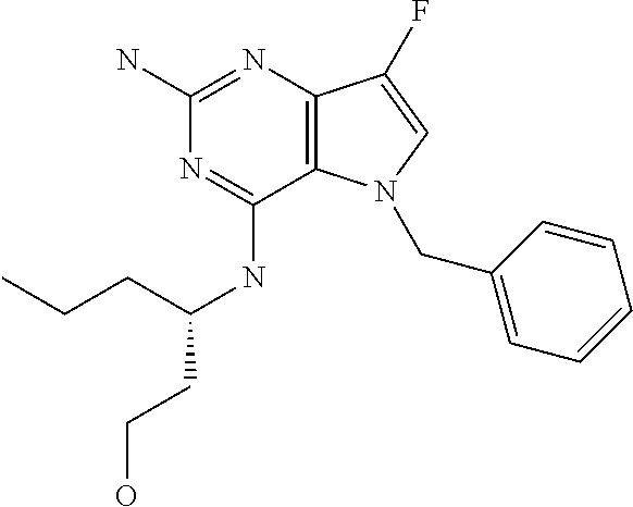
C1(N)=NC2=C(C(NC(CCC)CCO)=N1)N(CC1=CC=CC=C1)C=C2F
